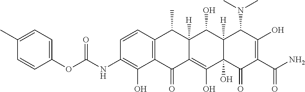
C1=CC2=C(C(O)=C1NC(OC1=CC=C(C)C=C1)=O)C(=O)C1=C(O)C3(O)C([H])(C(O)C1([H])C2C)C(N(C)C)C(O)=C(C(N)=O)C3=O
